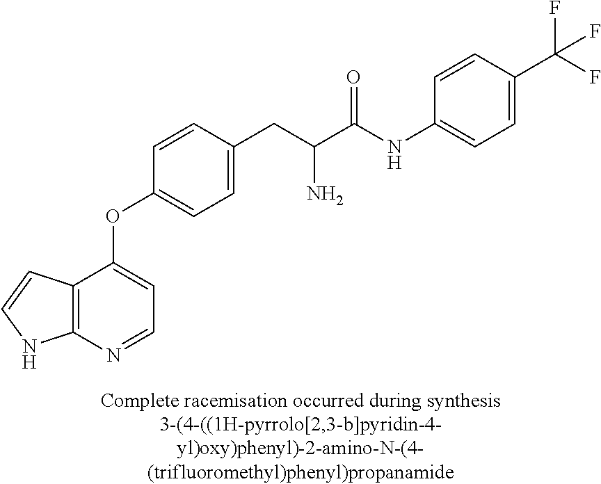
C1=CC(CC(C(NC2=CC=C(C(F)(F)F)C=C2)=O)N)=CC=C1OC1=CC=NC2=C1C=CN2
